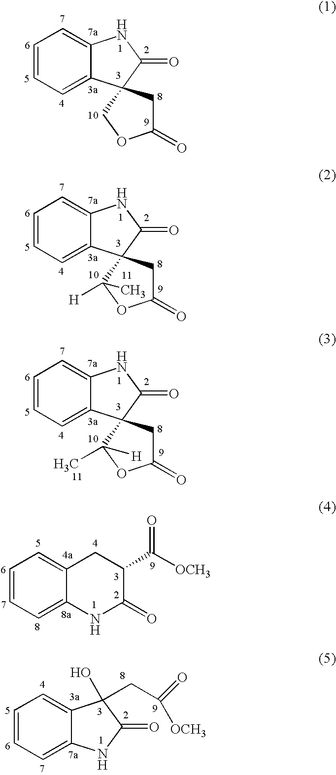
C1=CC=C2C(=C1)NC(=O)C21C([H])(C)OC(=O)C1.C1=CC=C2C(=C1)NC(=O)C21COC(=O)C1.C1=CC=C2C(=C1)NC(=O)C21C(C)([H])OC(=O)C1.C1=CC=C2C(=C1)CC(C(=O)[OCH3])C(=O)N2.C1=CC=C2C(=C1)C(O)(CC([OCH3])=O)C(=O)N2
